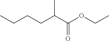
C(C(OCC)=O)(CCCC)C
